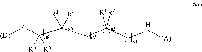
[(D)][Z]C(C(CC(CN[(A)])([R1])[R2])([R3])[R4])([R5])[R6]
